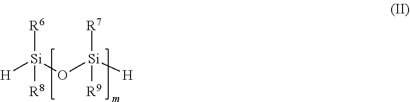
[H][Si](O[Si]([H])([R7])[R9])([R6])[R8]
